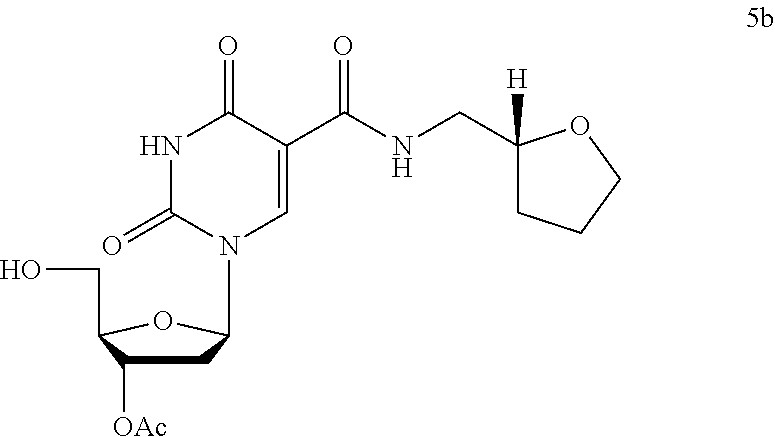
C1C([OAc])C(CO)OC1N1C=C(C(NCC2([H])CCCO2)=O)C(=O)NC1=O
